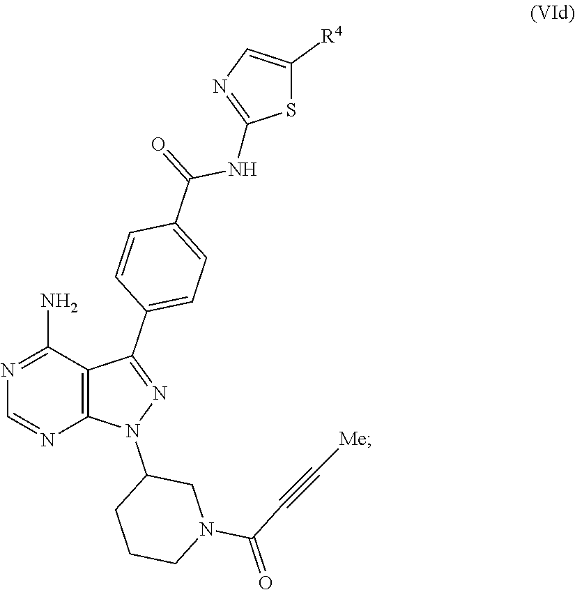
C12=C(C(N)=NC=N1)C(C1=CC=C(C(=O)NC3=NC=C([R4])S3)C=C1)=NN2C1CCCN(C(C#C[Me])=O)C1
